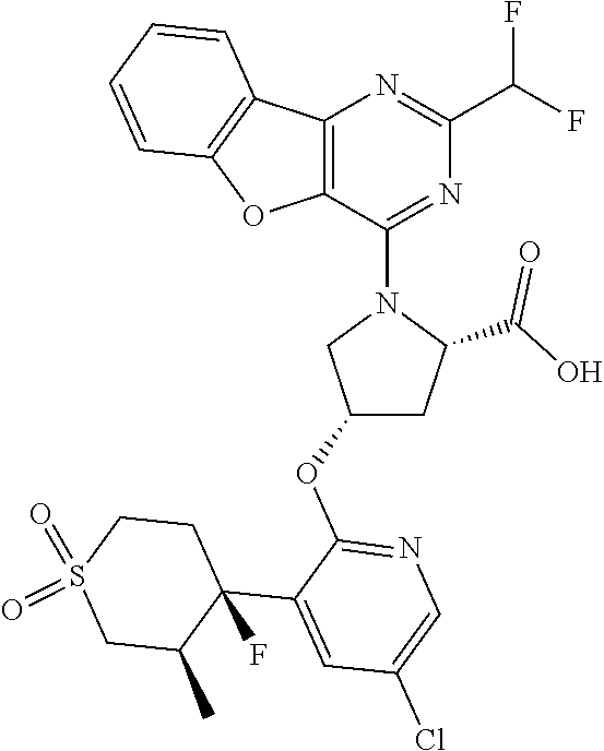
C12=C(C(N3CC(OC4=NC=C(Cl)C=C4C4(F)C(C)CS(=O)(=O)CC4)CC3C(O)=O)=NC(C(F)F)=N1)OC1=C2C=CC=C1
